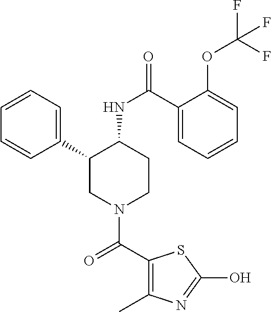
C1=CC=C(C2CN(C(C3=C(C)N=C(O)S3)=O)CCC2NC(=O)C2=CC=CC=C2OC(F)(F)F)C=C1
